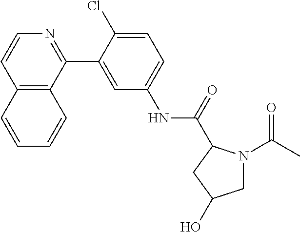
C12=C(C(C3=CC(NC(=O)C4N(C(C)=O)CC(O)C4)=CC=C3Cl)=NC=C1)C=CC=C2
